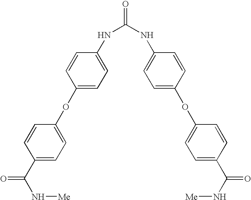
N(C(NC1=CC=C(OC2=CC=C(C(=O)N[Me])C=C2)C=C1)=O)C1=CC=C(OC2=CC=C(C(N[Me])=O)C=C2)C=C1
